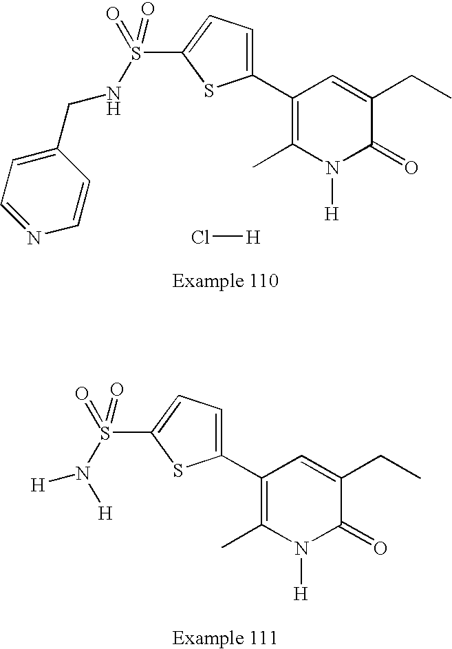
CCC1=CC(C2=CC=C(S(=O)(=O)N([H])[H])S2)=C(C)N([H])C1=O.CCC1=CC(C2=CC=C(S(=O)(=O)NCC3=CC=NC=C3)S2)=C(C)N([H])C1=O.Cl[H]
